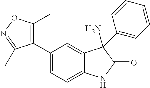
C1(C2=CC=C3C(=C2)C(N)(C2=CC=CC=C2)C(=O)N3)=C(C)ON=C1C
